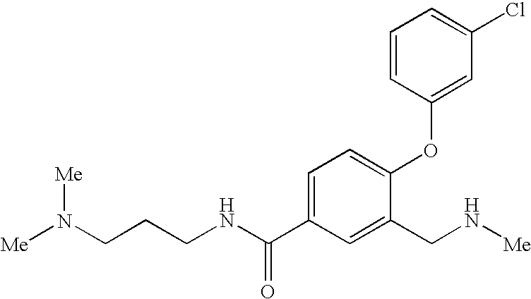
C1=C(C(NCCCN([Me])[Me])=O)C=C(CN[Me])C(OC2=CC(Cl)=CC=C2)=C1
